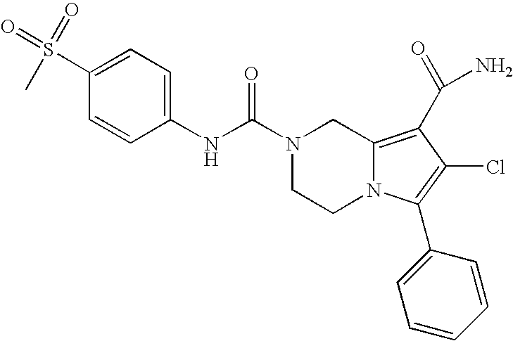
C(N1CCN2C(=C(C(N)=O)C(Cl)=C2C2=CC=CC=C2)C1)(=O)NC1=CC=C(S(=O)(=O)C)C=C1
